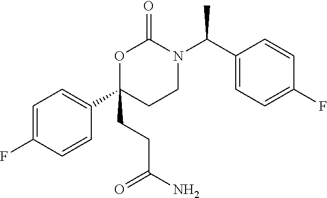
O1C(CCC(N)=O)(C2=CC=C(F)C=C2)CCN(C(C2=CC=C(F)C=C2)C)C1=O
